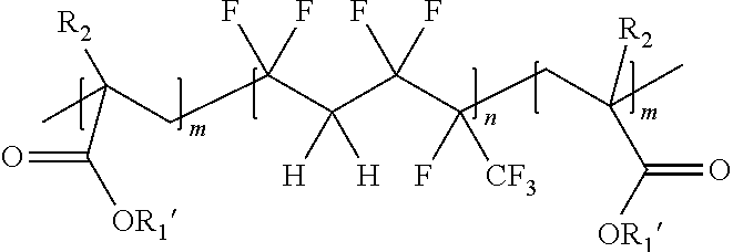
C(C(C(C(C(CC(C)([R2])C([OR1])=O)(F)[CF3])(F)F)([H])[H])(F)F)C(C)([R2])C([OR1])=O
